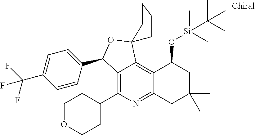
C12=C3C(=C(C4CCOCC4)N=C1CC(C)(C)CC2O[Si](C)(C)C(C)(C)C)C(C1=CC=C(C(F)(F)F)C=C1)OC31CCCC1
